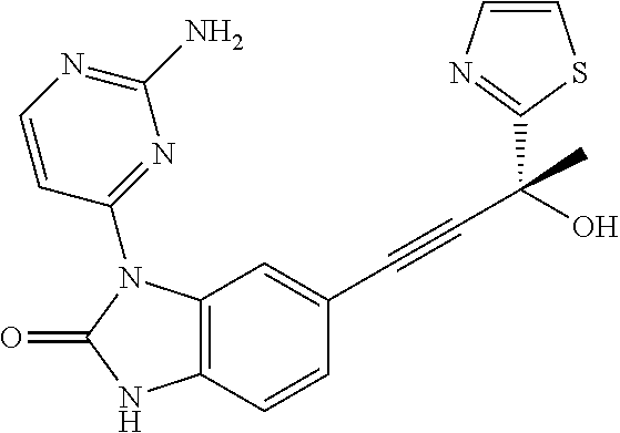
C12=C(C=C(C#CC(C3=NC=CS3)(C)O)C=C1)N(C1=NC(N)=NC=C1)C(=O)N2
